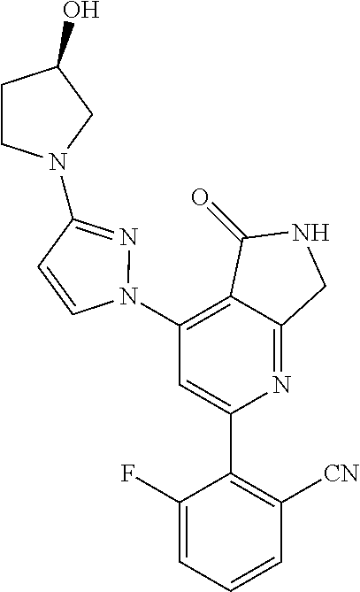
C1(N2N=C(N3CCC(O)C3)C=C2)=C2C(=NC(C3=C([CN])C=CC=C3F)=C1)CNC2=O
